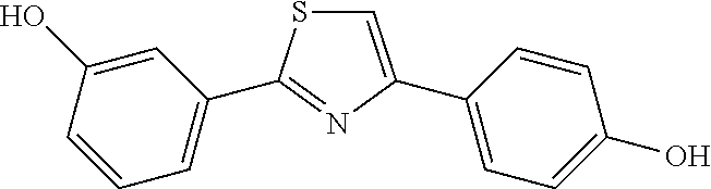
C1=C(C2=CC=C(O)C=C2)N=C(C2=CC=CC(O)=C2)S1
